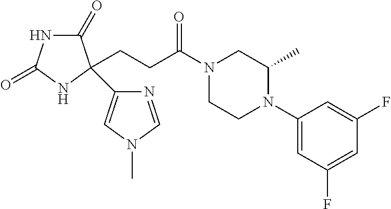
C1(=O)NC(=O)NC1(CCC(N1CCN(C2=CC(F)=CC(F)=C2)C(C)C1)=O)C1=CN(C)C=N1
